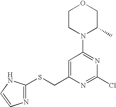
C1CN(C2=NC(Cl)=NC(CSC3=NC=CN3)=C2)C(C)CO1
